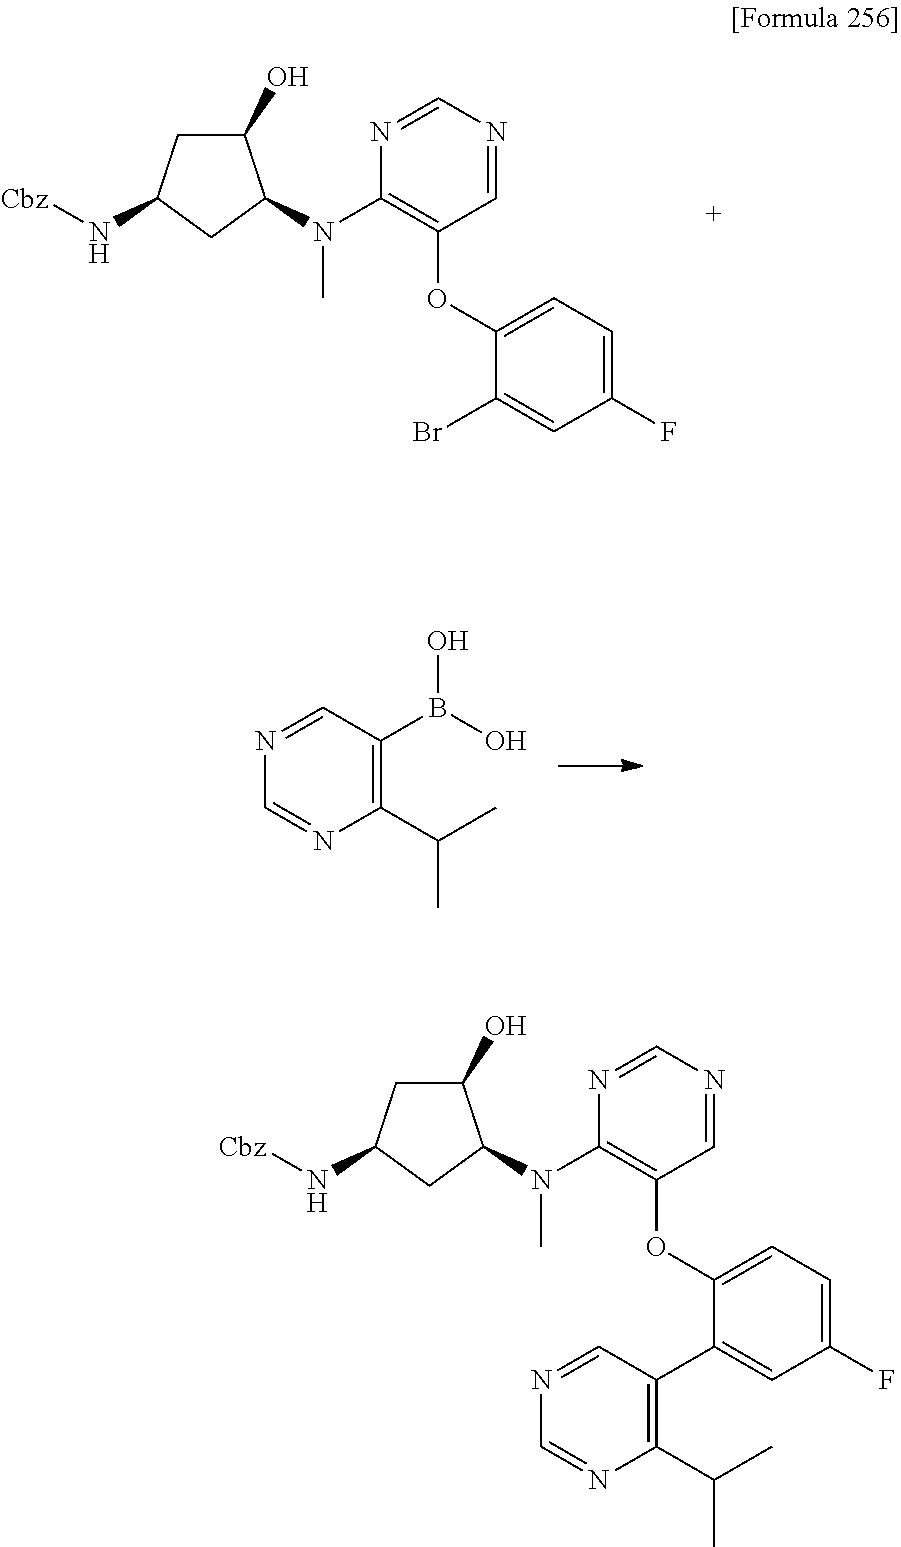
CN(C1=C(OC2=CC=C(F)C=C2Br)C=NC=N1)C1C(O)CC(N[Cbz])C1.N1=CC(B(O)O)=C(C(C)C)N=C1.CN(C1=C(OC2=CC=C(F)C=C2C2=C(C(C)C)N=CN=C2)C=NC=N1)C1C(O)CC(N[Cbz])C1
